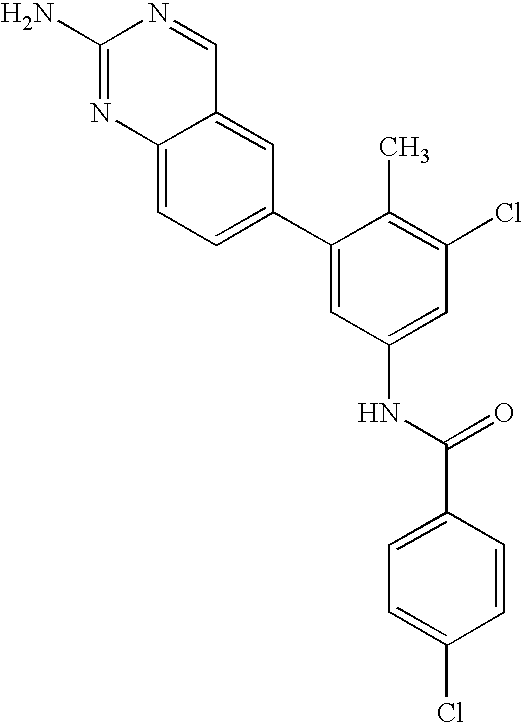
C1(N)=NC2=CC=C(C3=CC(NC(C4=CC=C(Cl)C=C4)=O)=CC(Cl)=C3C)C=C2C=N1
